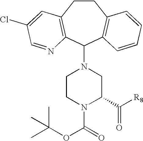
C1CC2=C(C(N3CCN(C(=O)OC(C)(C)C)C(C([R8])=O)C3)C3=C1C=CC=C3)N=CC(Cl)=C2
